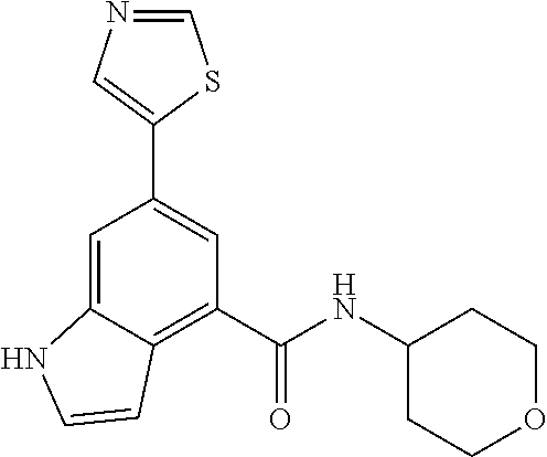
C1=C2C(=C(C(NC3CCOCC3)=O)C=C1C1=CN=CS1)C=CN2
